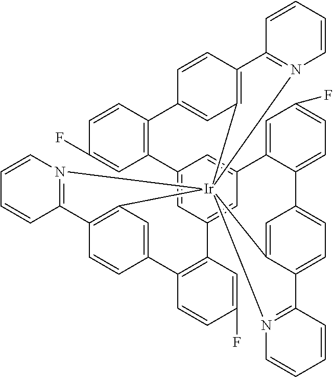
C12=CC3=CC(=C1)C1=CC(F)=CC=C1C1=CC=C4C(=C1)[Ir]15(C6=C(C=CC(=C6)C6=C3C=C(F)C=C6)C3=N1C=CC=C3)(C1=C(C=CC(=C1)C1=C2C=C(F)C=C1)C1=N5C=CC=C1)N1=C4C=CC=C1
